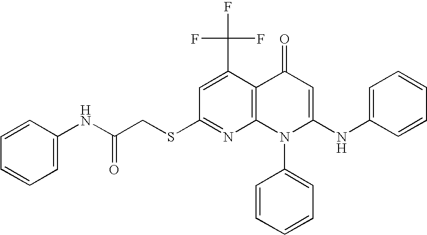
C1(SCC(NC2=CC=CC=C2)=O)=NC2=C(C(C(F)(F)F)=C1)C(=O)C=C(NC1=CC=CC=C1)N2C1=CC=CC=C1
